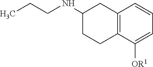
C12=C(C([OR1])=CC=C1)CCC(NCCC)C2
